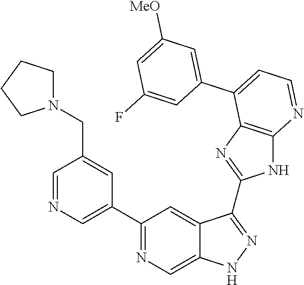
C1(C2=NC=C3C(=C2)C(C2=NC4=C(N2)N=CC=C4C2=CC([MeO])=CC(F)=C2)=NN3)=CN=CC(CN2CCCC2)=C1
